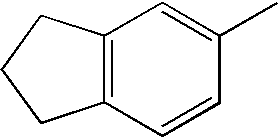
C12=C(CCC1)C=C(C)C=C2
